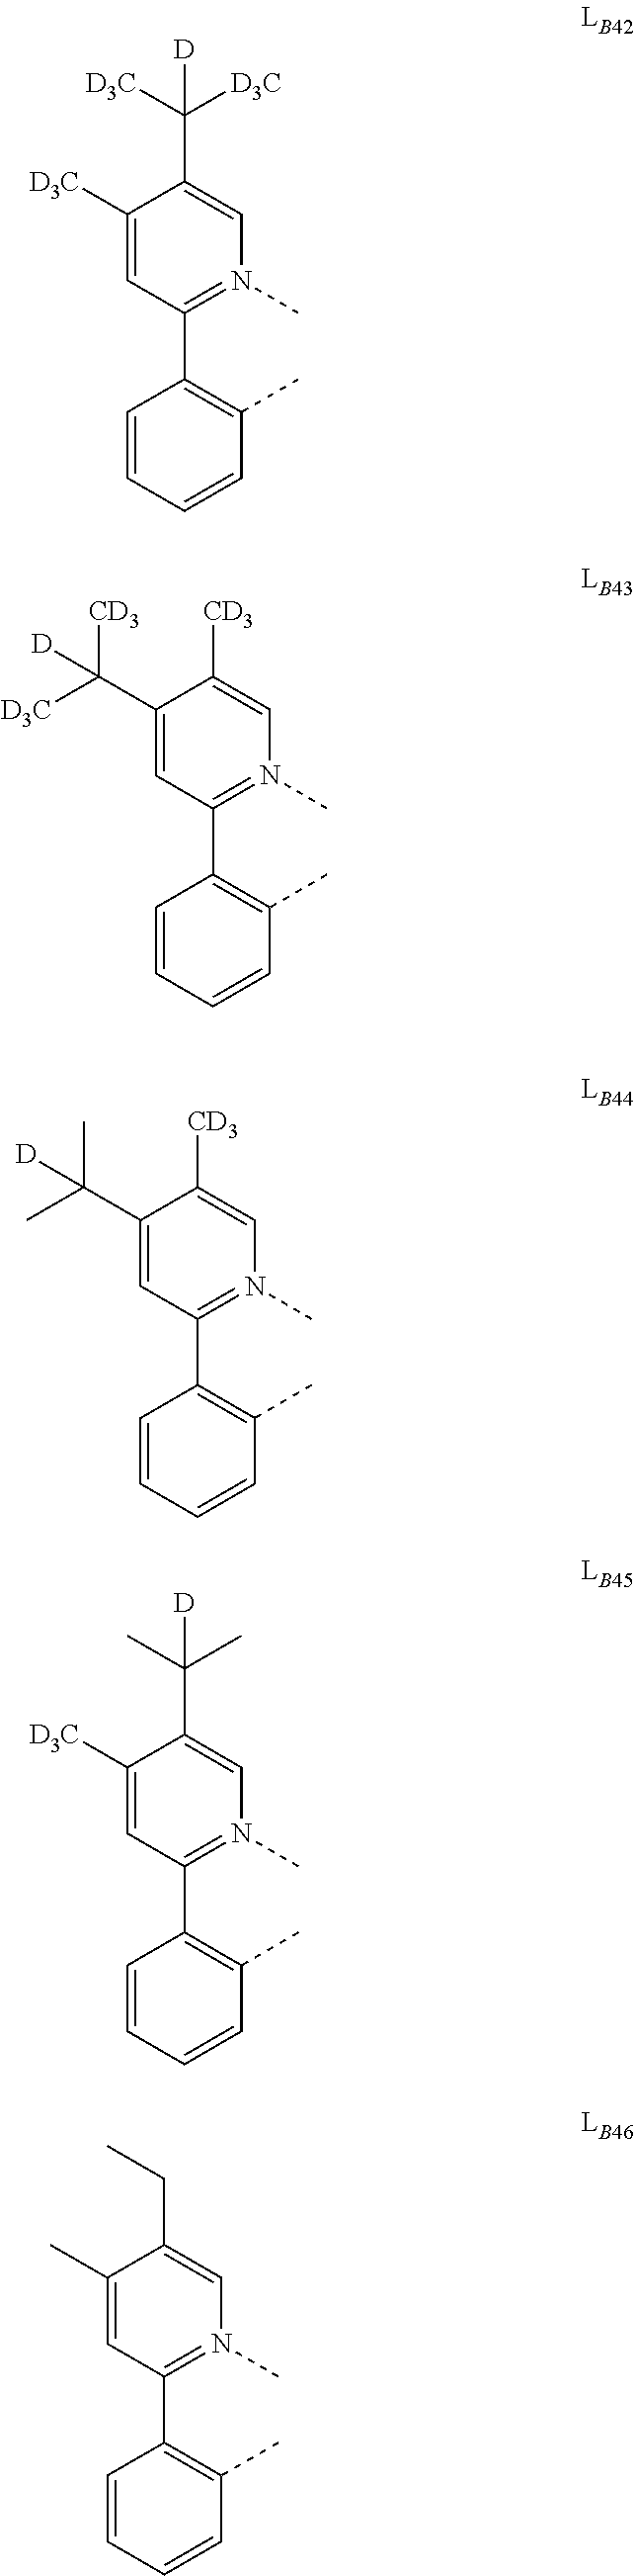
C1=CC=CC(C)=C1C1=N(C)C=C(C([D3C])([D3C])[D])C([D3C])=C1.C1=CC=CC(C)=C1C1=N(C)C=C([CD3])C(C([D3C])([CD3])[D])=C1.C1=CC=CC(C)=C1C1=N(C)C=C([CD3])C(C(C)(C)[D])=C1.C1=CC=CC(C)=C1C1=N(C)C=C(C(C)(C)[D])C([D3C])=C1.C1=CC=CC(C)=C1C1=N(C)C=C(CC)C(C)=C1
